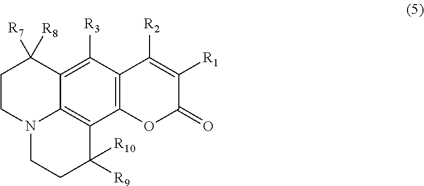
C12=C([R3])C3=C(C4=C1N(CCC2([R7])[R8])CCC4([R9])[R10])OC(=O)C([R1])=C3[R2]
